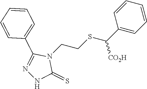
N1=C(C2=CC=CC=C2)N(CCSC(C2=CC=CC=C2)[CO2H])C(=S)N1
